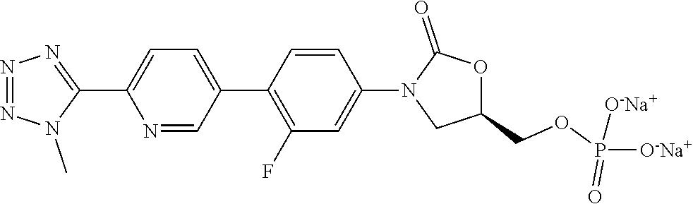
N1=NN(C)C(C2=CC=C(C3=C(F)C=C(N4CC(COP(=O)([O-Na+])[O-Na+])OC4=O)C=C3)C=N2)=N1
